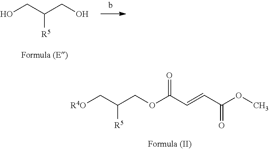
OCC(CO)[R5].C(C(COC(=O)C=CC(=O)OC)[R5])[R4O]
